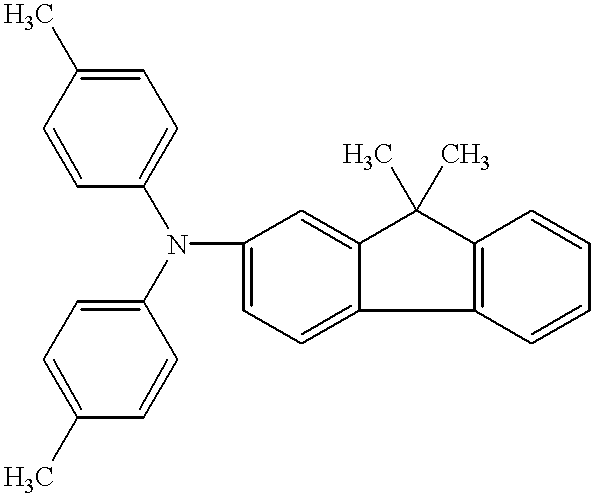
C1=C(C)C=CC(N(C2=CC=C(C)C=C2)C2=CC=C3C(=C2)C(C)(C)C2=C3C=CC=C2)=C1
